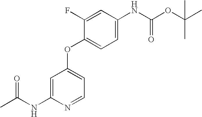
N(C1=CC(OC2=CC=C(NC(OC(C)(C)C)=O)C=C2F)=CC=N1)C(C)=O
